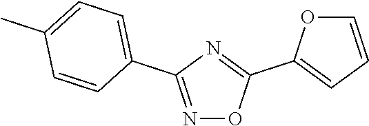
N1=C(C2=CC=C(C)C=C2)N=C(C2=CC=CO2)O1
